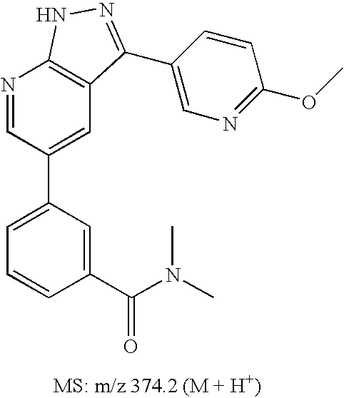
N1=CC(C2=CC=CC(C(N(C)C)=O)=C2)=CC2=C1NN=C2C1=CN=C(OC)C=C1
